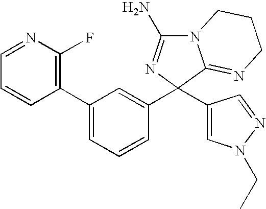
C1(C2(C3=CN(CC)N=C3)N=C(N)N3C2=NCCC3)=CC(C2=C(F)N=CC=C2)=CC=C1
